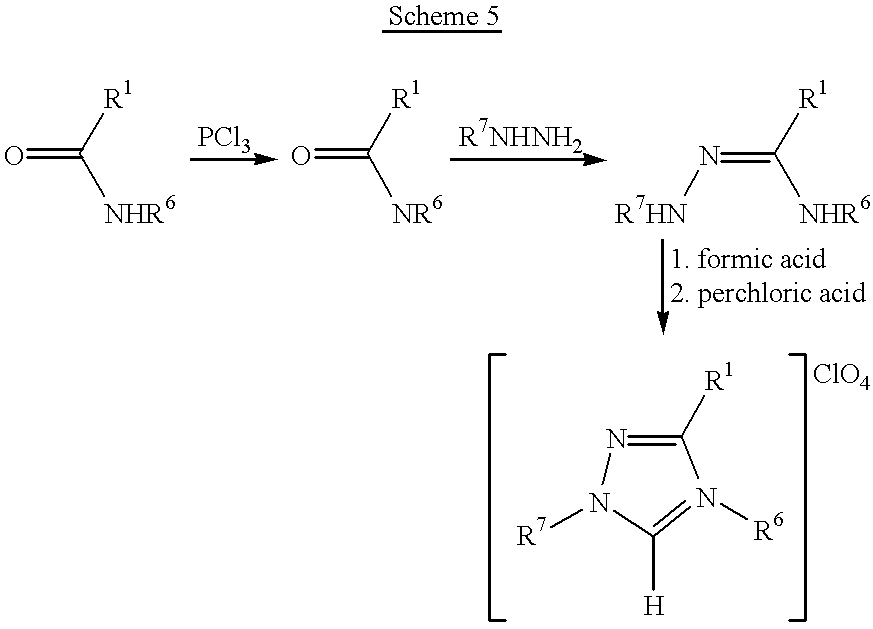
O=C([NHR6])[R1].O=C([NR6])[R1].[NHR6]C(=N[R7HN])[R1].N1=C([R1])N([R6])=C([H])N1[R7]
